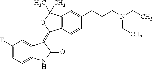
C1(F)=CC=C2C(=C1)C(=C1C3=C(C=C(CCCN(CC)CC)C=C3)C(C)(C)O1)C(=O)N2
